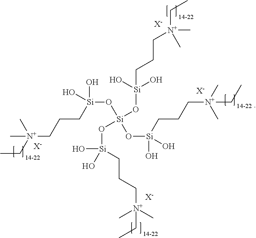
[Si](O[Si](O[Si](O)(O)CCC[N+](CC)(C)C)(O[Si](O)(CCC[N+](C)(C)CC)O)O[Si](CCC[N+](C)(C)CC)(O)O)(CCC[N+](C)(CC)C)(O)O.[X-].[X-].[X-].[X-]
